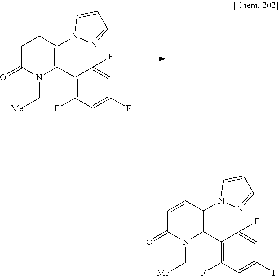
C1C(=O)N(C[Me])C(C2=C(F)C=C(F)C=C2F)=C(N2N=CC=C2)C1.C1=CC(N2N=CC=C2)=C(C2=C(F)C=C(F)C=C2F)N(C[Me])C1=O
